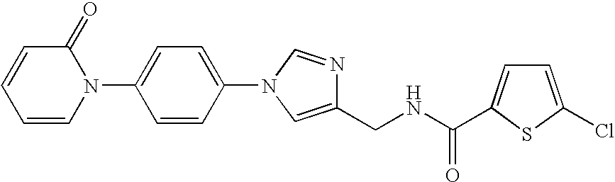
C1=CC=CN(C2=CC=C(N3C=NC(CNC(=O)C4=CC=C(Cl)S4)=C3)C=C2)C1=O
